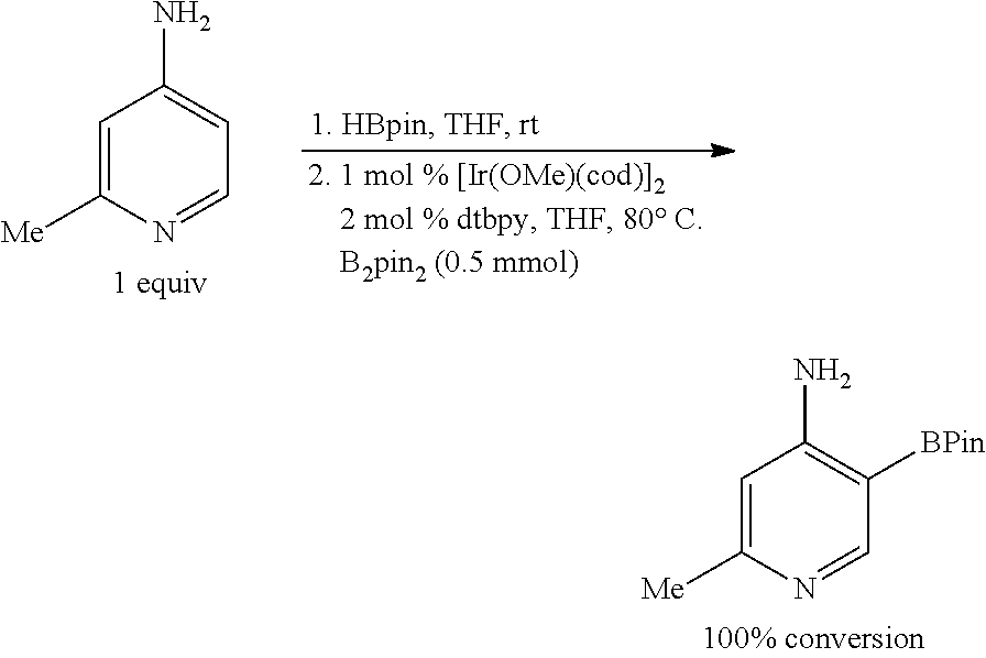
C1=C([Me])N=CC=C1N.C1=C([Me])N=CC([BPin])=C1N
